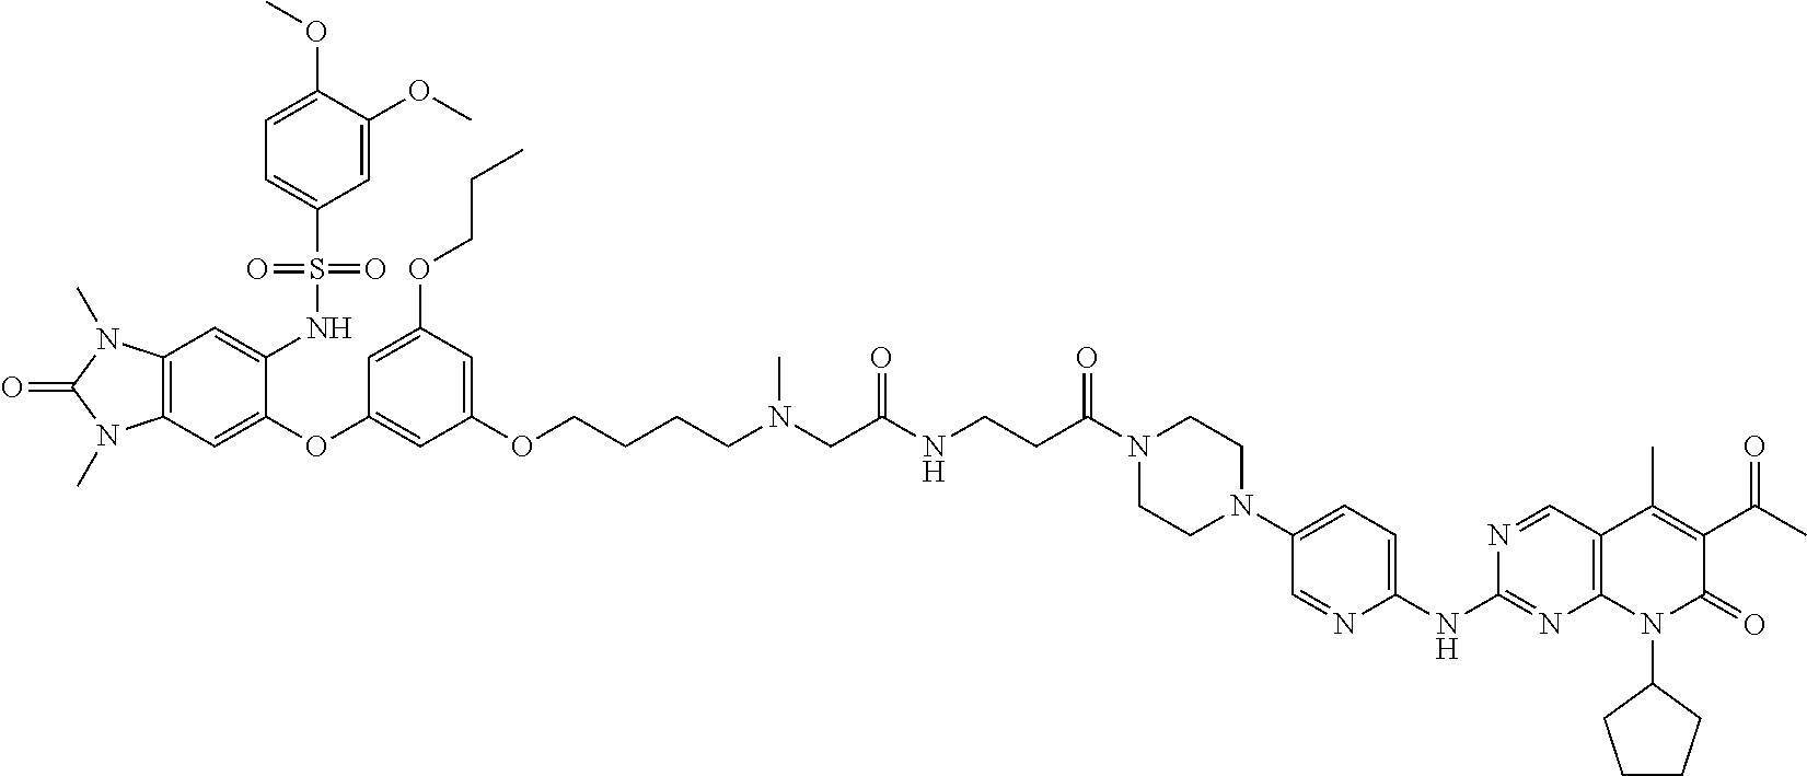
C12=C(C=C(OC3=CC(OCCCCN(C)CC(NCCC(N4CCN(C5=CC=C(NC6=NC7=C(C=N6)C(C)=C(C(C)=O)C(=O)N7C6CCCC6)N=C5)CC4)=O)=O)=CC(OCCC)=C3)C(NS(C3=CC=C(OC)C(OC)=C3)(=O)=O)=C1)N(C)C(=O)N2C
